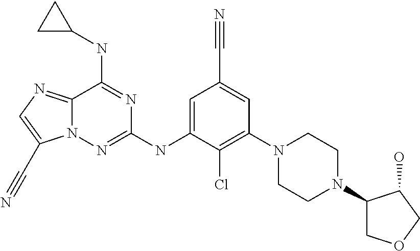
C12=NC=C(C#N)N1N=C(NC1=CC(C#N)=CC(N3CCN(C4COCC4O)CC3)=C1Cl)N=C2NC1CC1
